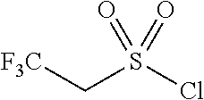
[F3C]CS(Cl)(=O)=O
